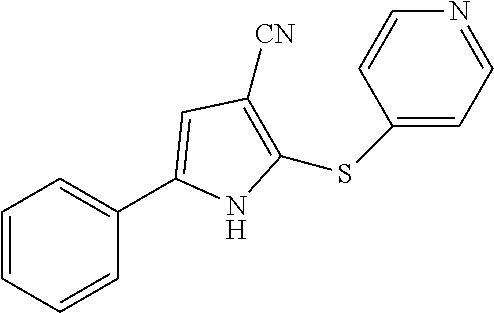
C1=CC=CC(C2=CC([CN])=C(SC3=CC=NC=C3)N2)=C1
